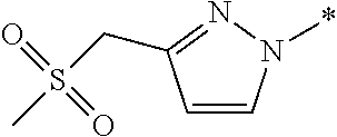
C1=CN(*)N=C1CS(C)(=O)=O
